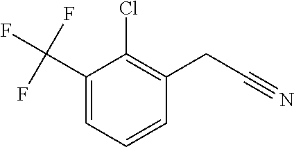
C1(C(F)(F)F)=CC=CC(CC#N)=C1Cl
